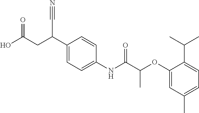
C1(C(CC(=O)O)C#N)=CC=C(NC(C(OC2=CC(C)=CC=C2C(C)C)C)=O)C=C1
